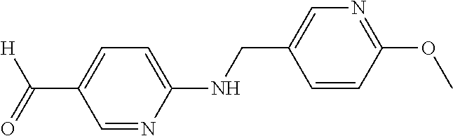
C(C1=CC=C(NCC2=CN=C(OC)C=C2)N=C1)(=O)[H]
